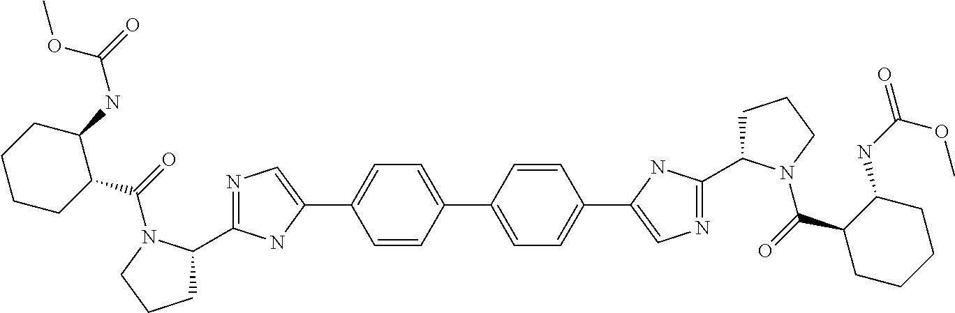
C1(C2CCCN2C(=O)C2CCCCC2NC(OC)=O)=NC=C(C2=CC=C(C3=CC=C(C4=CN=C(C5CCCN5C(=O)C5C(NC(OC)=O)CCCC5)N4)C=C3)C=C2)N1
